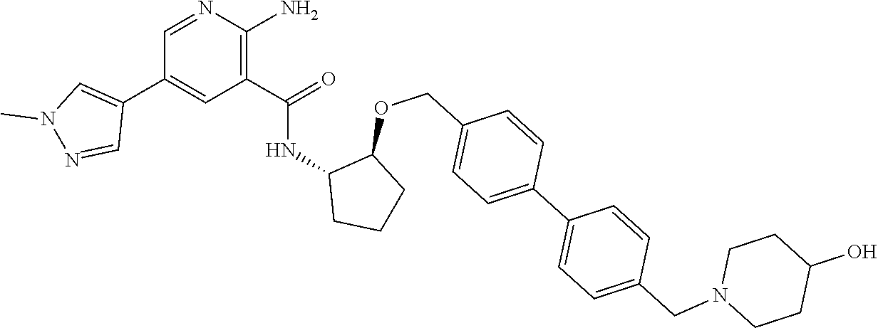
C1=NC(N)=C(C(=O)NC2CCCC2OCC2=CC=C(C3=CC=C(CN4CCC(O)CC4)C=C3)C=C2)C=C1C1=CN(C)N=C1
